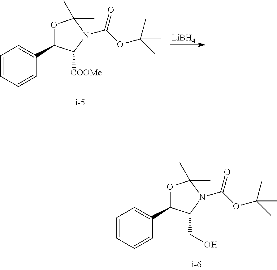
C1=CC=CC(C2OC(C)(C)N(C(OC(C)(C)C)=O)C2[COOMe])=C1.[LiBH4].C1=CC=CC(C2OC(C)(C)N(C(OC(C)(C)C)=O)C2CO)=C1
